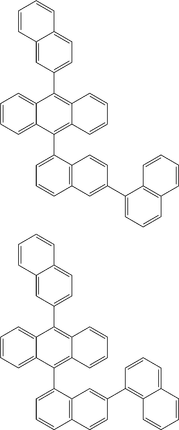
C1=CC=C2C(=C1)C(C1=CC=C3C(=C1)C=CC=C3)=C1C(=C2C2=CC=CC3=C2C=CC(C2=CC=CC4=C2C=CC=C4)=C3)C=CC=C1.C1=CC=C2C(=C1)C(C1=CC=C3C(=C1)C=CC=C3)=C1C(=C2C2=CC=CC3=C2C=C(C2=C4C(=CC=C2)C=CC=C4)C=C3)C=CC=C1
